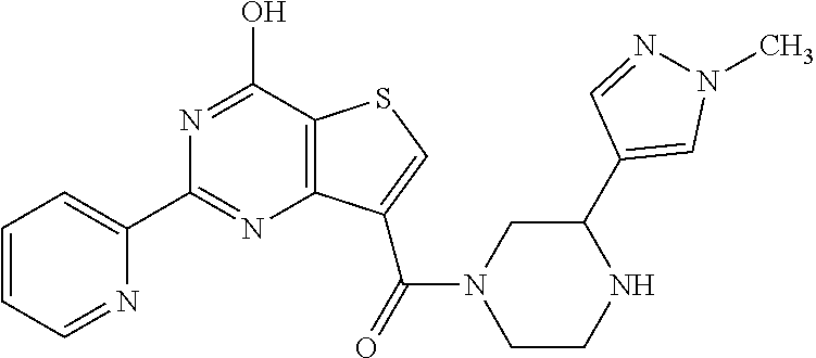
C1(C2=CC=CC=N2)=NC2=C(C(O)=N1)SC=C2C(=O)N1CCNC(C2=CN(C)N=C2)C1
